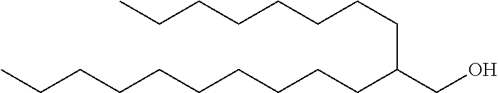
C(C(CO)CCCCCCCC)CCCCCCCCC
